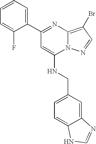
C1=CC=C(C2=NC3=C(Br)C=NN3C(NCC3=CC=C4C(=C3)N=CN4)=C2)C(F)=C1
